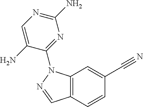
C12=C(C=C(C#N)C=C1)N(C1=NC(N)=NC=C1N)N=C2
